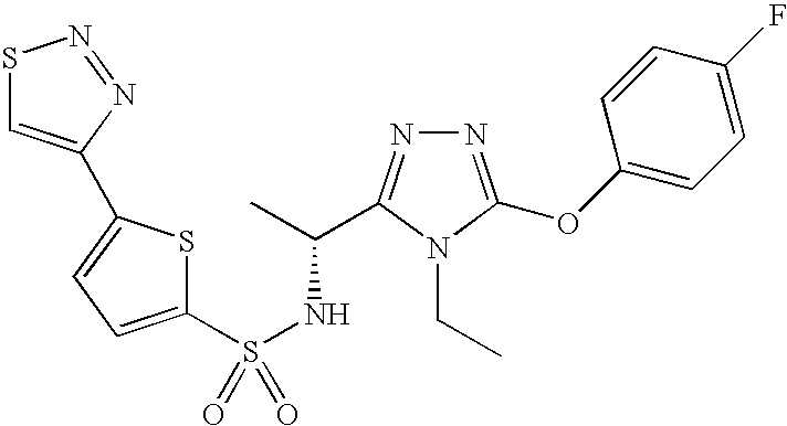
S(NC(C)C1=NN=C(OC2=CC=C(F)C=C2)N1CC)(=O)(=O)C1=CC=C(C2=CSN=N2)S1
